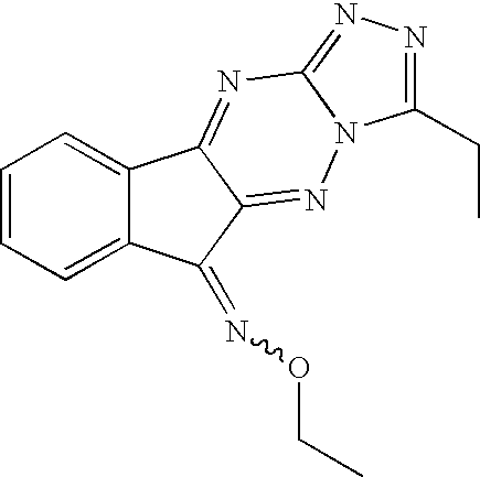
C1=CC=C2C(=C1)C1=NC3=NN=C(CC)N3N=C1C2=NOCC
